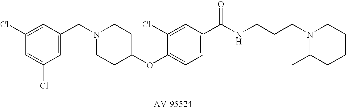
C1(CN2CCC(OC3=CC=C(C(NCCCN4C(C)CCCC4)=O)C=C3Cl)CC2)=CC(Cl)=CC(Cl)=C1
